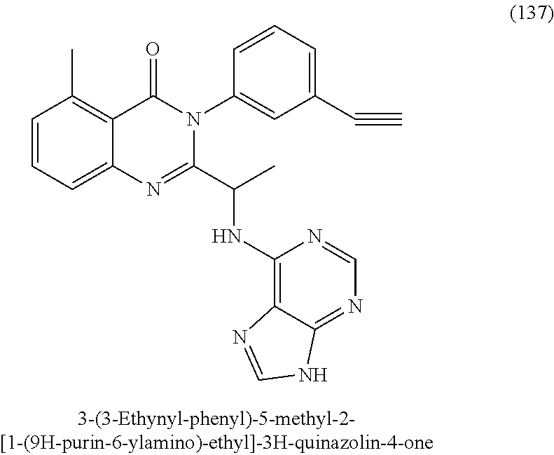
C1=CC=C2C(=C1C)C(=O)N(C1=CC(C#C)=CC=C1)C(C(C)NC1=C3C(=NC=N1)NC=N3)=N2
